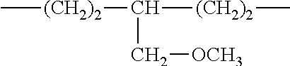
C[(CH2)2]C([(CH2)2]C)C[OCH3]
